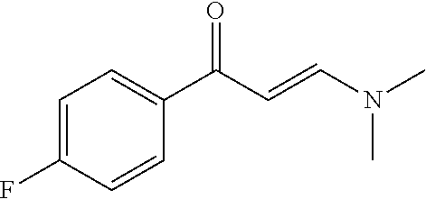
C1=C(C(=O)C=CN(C)C)C=CC(F)=C1
